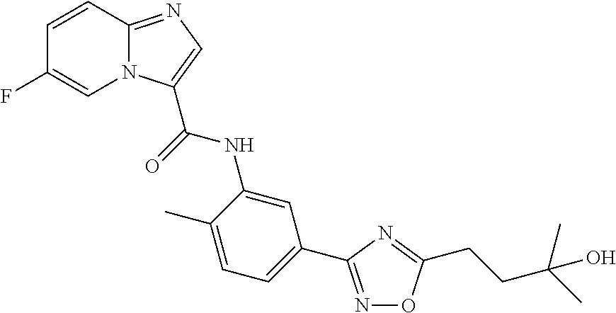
C1=CC2=NC=C(C(NC3=CC(C4=NOC(CCC(C)(C)O)=N4)=CC=C3C)=O)N2C=C1F
